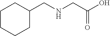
C1CCCC(CNCC(O)=O)C1
